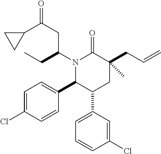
N1(C(CC)CC(=O)C2CC2)C(C2=CC=C(Cl)C=C2)C(C2=CC=CC(Cl)=C2)CC(CC=C)(C)C1=O
